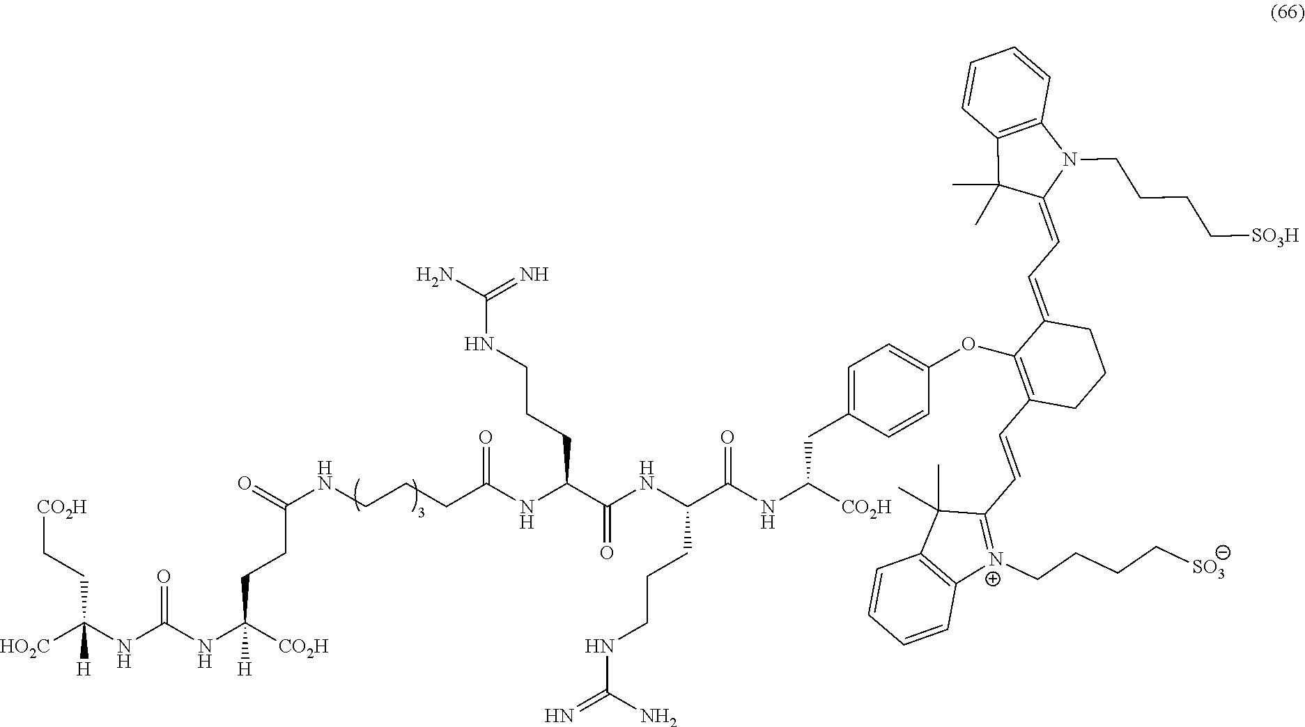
O=C(NCCCC(NC(C(NC(C(NC([CO2H])CC1=CC=C(OC2=C(C=CC3=[N+](CCCC[SO3])C4=C(C3(C)C)C=CC=C4)CCCC2=CC=C2N(CCCC[SO3H])C3=C(C2(C)C)C=CC=C3)C=C1)=O)CCCNC(=N)N)=O)CCCNC(N)=N)=O)CCC(NC(NC([HO2C])(CC[CO2H])[H])=O)([CO2H])[H]
